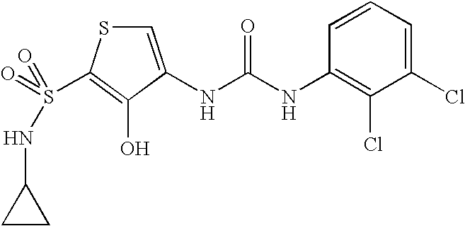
C1=C(NC(=O)NC2=C(Cl)C(Cl)=CC=C2)C(O)=C(S(=O)(=O)NC2CC2)S1
